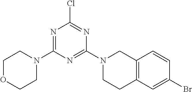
C12=C(C=C(Br)C=C1)CCN(C1=NC(N3CCOCC3)=NC(Cl)=N1)C2
